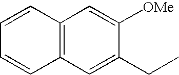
C12=C(C=C(CC)C([OMe])=C1)C=CC=C2
